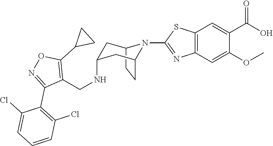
C12CCC(CC(NCC3=C(C4CC4)ON=C3C3=C(Cl)C=CC=C3Cl)C1)N2C1=NC2=C(C=C(C(O)=O)C(OC)=C2)S1
